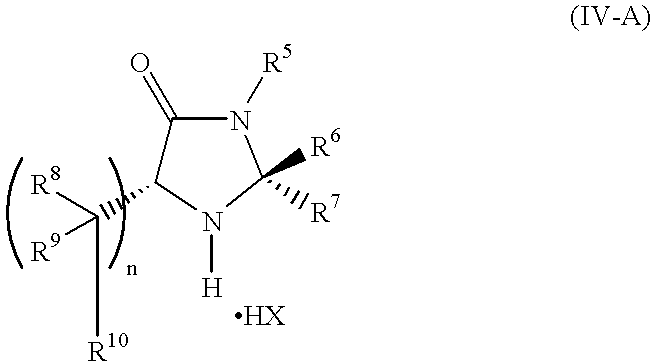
C1(=O)C(C([R8])([R9])[R10])N([H])C([R6])([R7])N1[R5]
